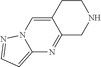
C12=CC=NN1C=C1C(=N2)CNCC1
